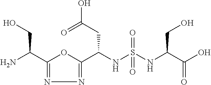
C1(C(N)CO)=NN=C(C(NS(NC(C(O)=O)CO)(=O)=O)CC(O)=O)O1
